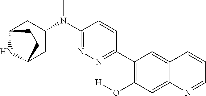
C12NC(CC(N(C3=NN=C(C4=C(O[H])C=C5C(=C4)C=CC=N5)C=C3)C)C1)CC2
